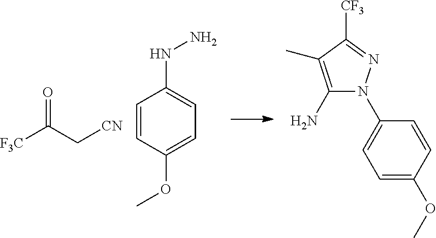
[F3C]C(C[CN])=O.C1=CC(OC)=CC=C1NN.C1(N)=C(C)C([CF3])=NN1C1=CC=C(OC)C=C1
